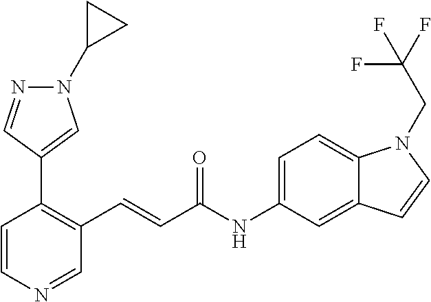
C1=CN=CC(C=CC(NC2=CC=C3C(=C2)C=CN3CC(F)(F)F)=O)=C1C1=CN(C2CC2)N=C1
